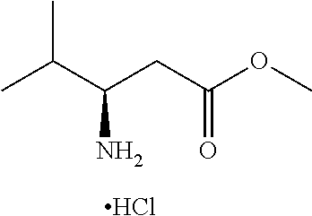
CC(C(CC(OC)=O)N)C.Cl
